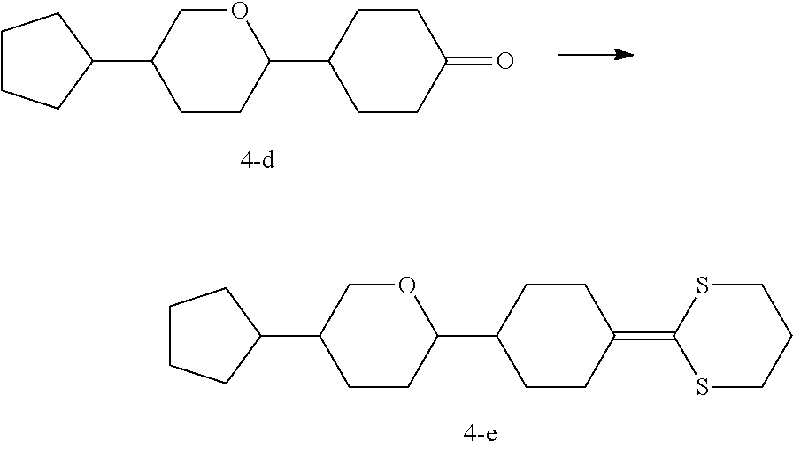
C1CCC(C2CCC(C3CCC(=O)CC3)OC2)C1.C1CCC(C2CCC(C3CCC(=C4SCCCS4)CC3)OC2)C1
